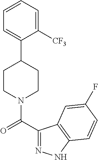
C1(C2CCN(C(C3=NNC4=C3C=C(F)C=C4)=O)CC2)=CC=CC=C1[CF3]
